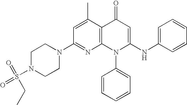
C1(N2CCN(S(=O)(=O)CC)CC2)=NC2=C(C(C)=C1)C(=O)C=C(NC1=CC=CC=C1)N2C1=CC=CC=C1
